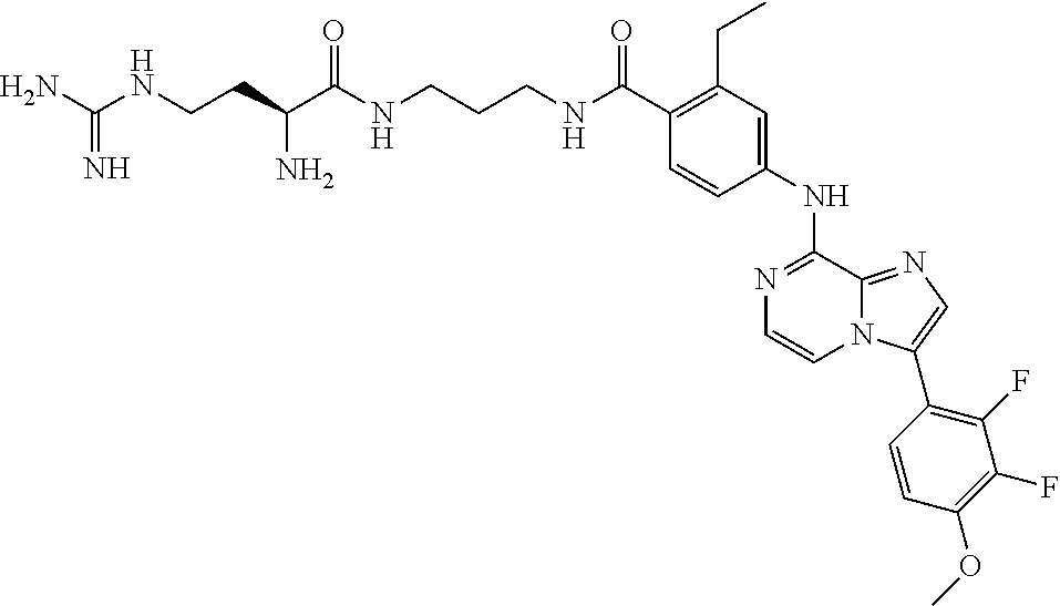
C1(C(NCCCNC(C(CCNC(N)=N)N)=O)=O)=C(CC)C=C(NC2=NC=CN3C2=NC=C3C2=C(F)C(F)=C(OC)C=C2)C=C1
